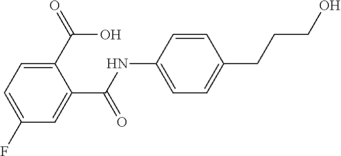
C1(NC(C2=CC(F)=CC=C2C(O)=O)=O)=CC=C(CCCO)C=C1
